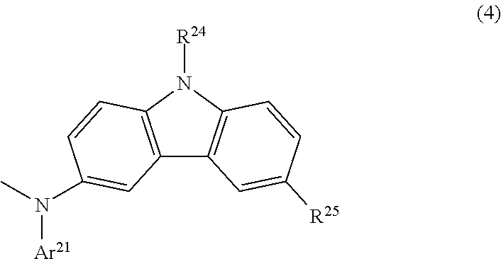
CN(C1=CC2=C(N([R24])C3=C2C=C([R25])C=C3)C=C1)[Ar21]
